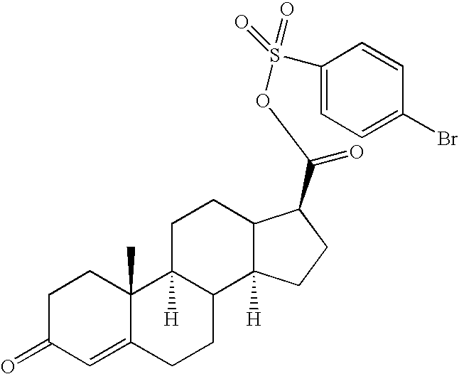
C1C(=O)C=C2C(C)(C1)C1([H])C(CC2)C2([H])C(CC1)C(C(OS(=O)(=O)C1=CC=C(Br)C=C1)=O)CC2
